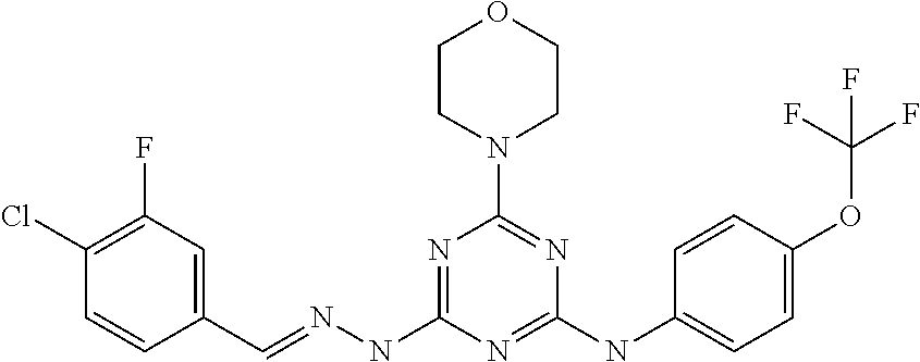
C1(C=NNC2=NC(N3CCOCC3)=NC(NC3=CC=C(OC(F)(F)F)C=C3)=N2)=CC(F)=C(Cl)C=C1
